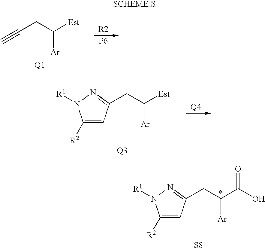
C(CC([Est])[Ar])#C.[P6].C(C([Est])[Ar])C1=NN([R1])C([R2])=C1.C(C(C(O)=O)[Ar])C1=NN([R1])C([R2])=C1.[S8]
